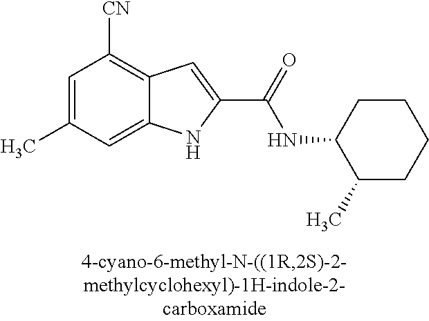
C12=CC(C)=CC([CN])=C1C=C(C(=O)NC1C(C)CCCC1)N2
